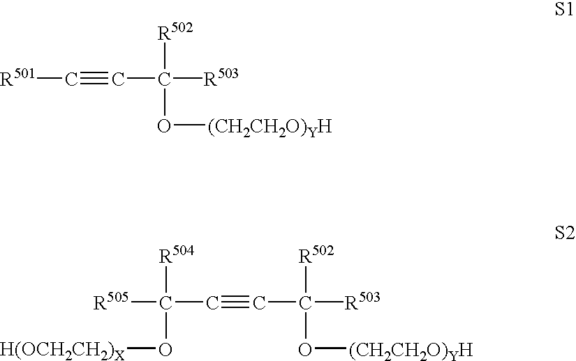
[R501]C#CC([R502])(O[(CH2CH2O)YH])[R503].[R505]C(C#CC([R502])(O[(CH2CH2O)YH])[R503])([R504])O[H(OCH2CH2)X]
